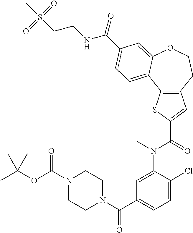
C12=C(CCOC3=CC(C(NCCS(C)(=O)=O)=O)=CC=C13)C=C(C(N(C1=CC(C(N3CCN(C(OC(C)(C)C)=O)CC3)=O)=CC=C1Cl)C)=O)S2
